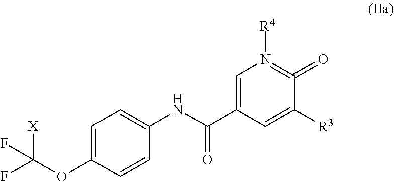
C1=C(OC(F)([X])F)C=CC(NC(C2=CN([R4])=C(=O)C([R3])=C2)=O)=C1
